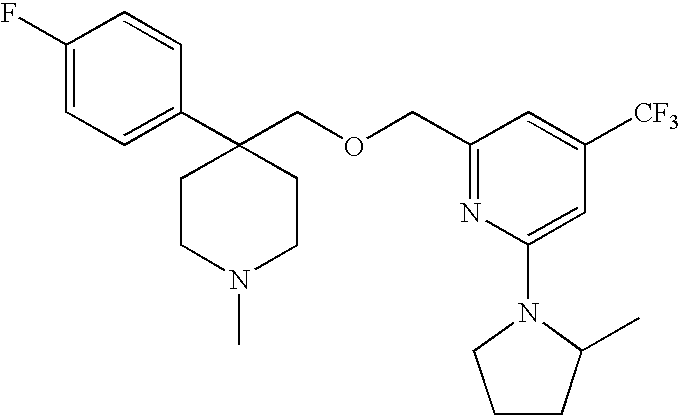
C1=C(F)C=CC(C2(COCC3=NC(N4CCCC4C)=CC([CF3])=C3)CCN(C)CC2)=C1
